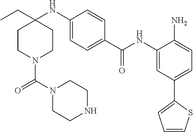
C1CN(C(N2CCNCC2)=O)CCC1(NC1=CC=C(C(NC2=CC(C3=CC=CS3)=CC=C2N)=O)C=C1)CC
